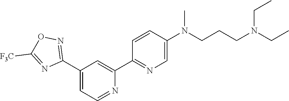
N1=CC=C(C2=NOC([F3C])=N2)C=C1C1=NC=C(N(CCCN(CC)CC)C)C=C1
